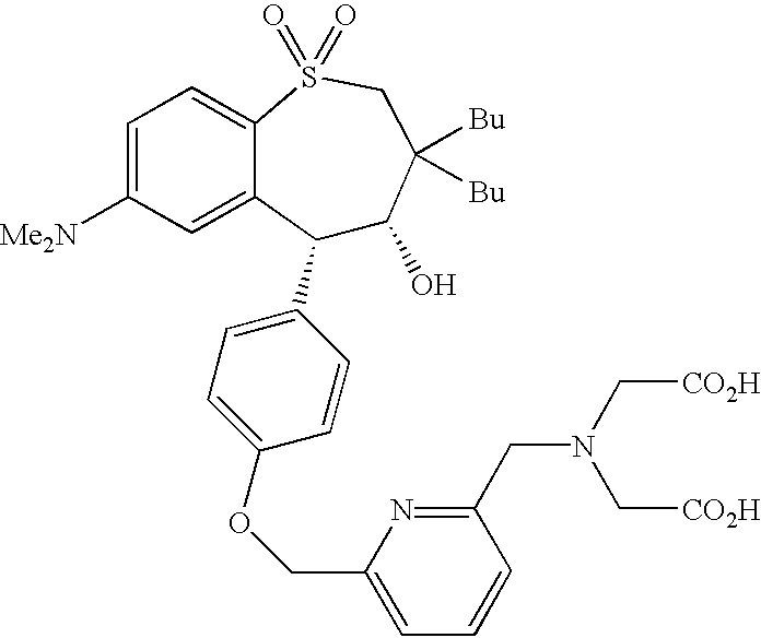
C1(C2=CC=C(OCC3=CC=CC(CN(C[CO2H])C[CO2H])=N3)C=C2)C(O)C([Bu])([Bu])CS(=O)(=O)C2=CC=C([Me2N])C=C12
